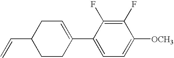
C1(F)=C(F)C(C2=CCC(C=C)CC2)=CC=C1[OCH3]
